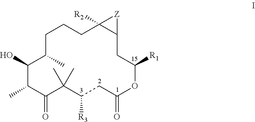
C1C(C)C(O)C(C)C(=O)C(C)(C)C([R3])CC(=O)OC([R1])CC2C([R2])(CC1)[Z]2
